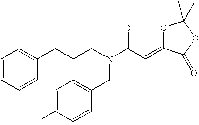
C1=CC=CC(CCCN(C(C=C2OC(C)(C)OC2=O)=O)CC2=CC=C(F)C=C2)=C1F
